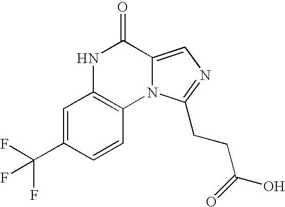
N1C2=C(N3C(=CN=C3CCC(=O)O)C1=O)C=CC(C(F)(F)F)=C2
